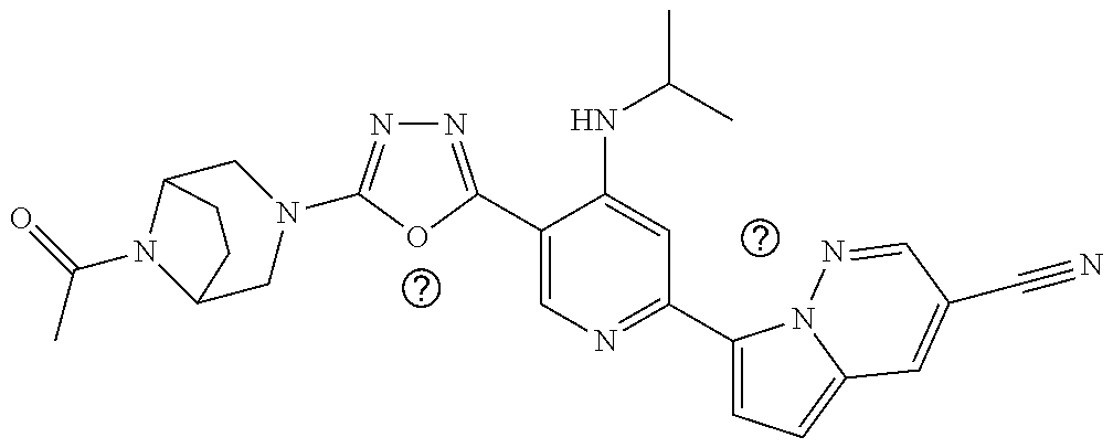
C1(C2=NN=C(N3CC4N(C(C)=O)C(C3)CC4)O2)=CN=C(C2=CC=C3N2N=CC(C#N)=C3)C=C1NC(C)C
